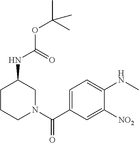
C1(NC)=CC=C(C(N2CC(NC(=O)OC(C)(C)C)CCC2)=O)C=C1[NO2]
